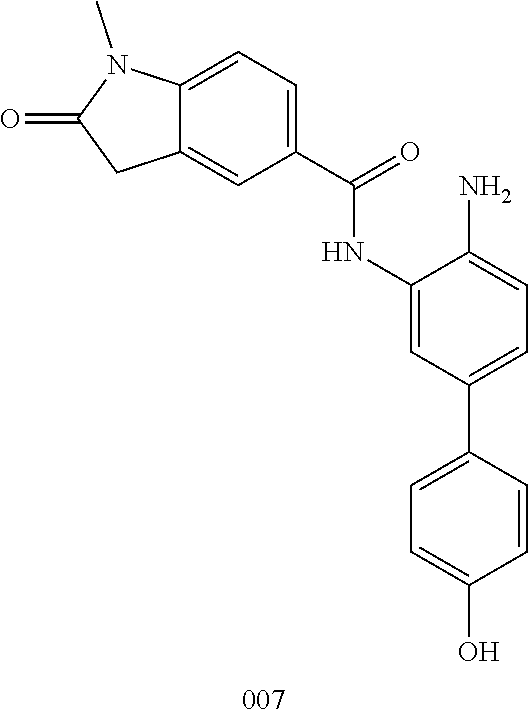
C12=CC=C(C(=O)NC3=CC(C4=CC=C(O)C=C4)=CC=C3N)C=C1CC(=O)N2C
